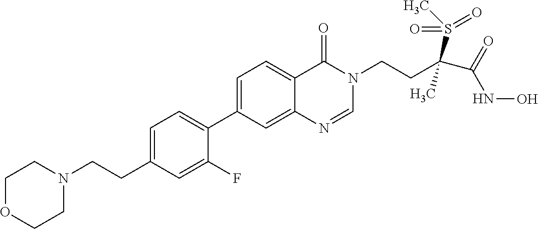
C1=C(CCN2CCOCC2)C=C(F)C(C2=CC=C3C(=C2)N=CN(CCC(C(=O)NO)(S(C)(=O)=O)C)C3=O)=C1
